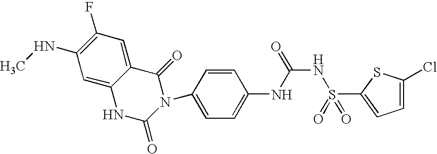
C1=CC(N2C(=O)C3=CC(F)=C(NC)C=C3NC2=O)=CC=C1NC(NS(=O)(C1=CC=C(Cl)S1)=O)=O
